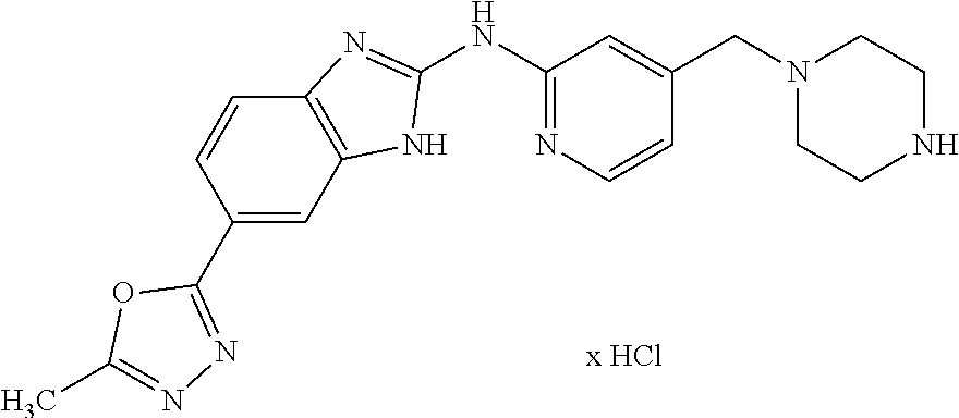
C1(NC2=NC=CC(CN3CCNCC3)=C2)=NC2=C(N1)C=C(C1=NN=C(C)O1)C=C2
